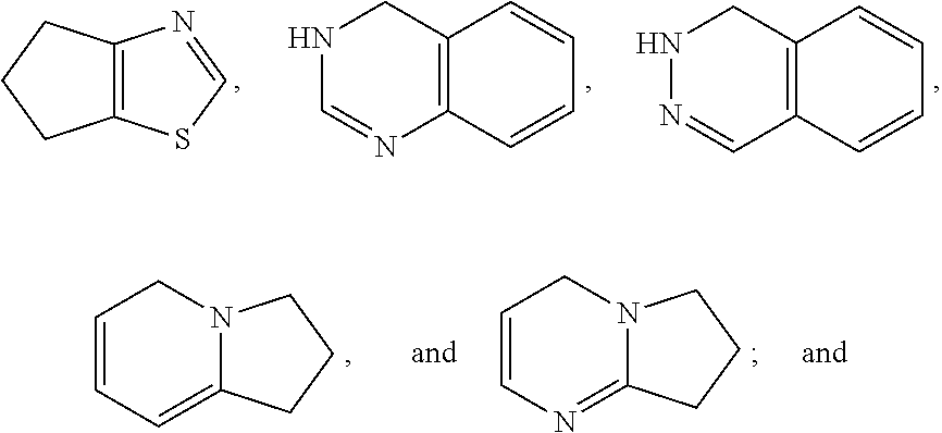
C12=C(CCC1)N=CS2.N1C=NC2=C(C1)C=CC=C2.N1N=CC2=C(C1)C=CC=C2.C1=CC=C2N(C1)CCC2.C1=CN=C2N(C1)CCC2
